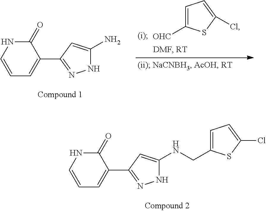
C1=CC=C(C2=NNC(N)=C2)C(=O)N1.C1=C([OHC])SC(Cl)=C1.C1=CC=C(C2=NNC(NCC3=CC=C(Cl)S3)=C2)C(=O)N1
